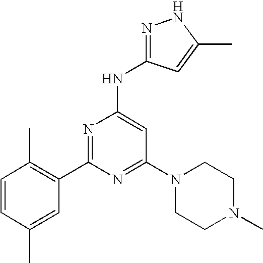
N1=C(C2=C(C)C=CC(C)=C2)N=C(N2CCN(C)CC2)C=C1NC1=NNC(C)=C1
